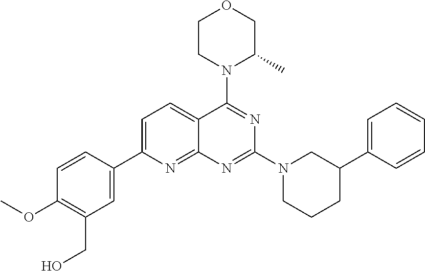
C1=C(C2=CC(CO)=C(OC)C=C2)N=C2C(=C1)C(N1C(C)COCC1)=NC(N1CCCC(C3=CC=CC=C3)C1)=N2
